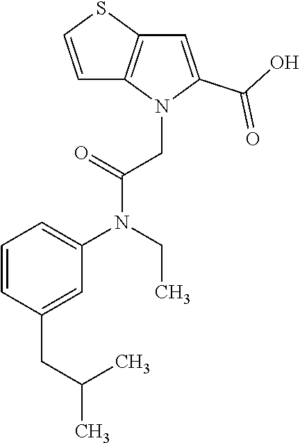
C1=CC(CC(C)C)=CC(N(CC)C(=O)CN2C(C(O)=O)=CC3=C2C=CS3)=C1
